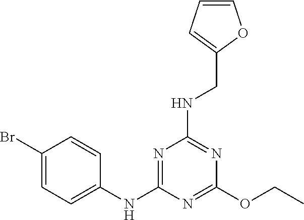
C1(Br)=CC=C(NC2=NC(NCC3=CC=CO3)=NC(OCC)=N2)C=C1
